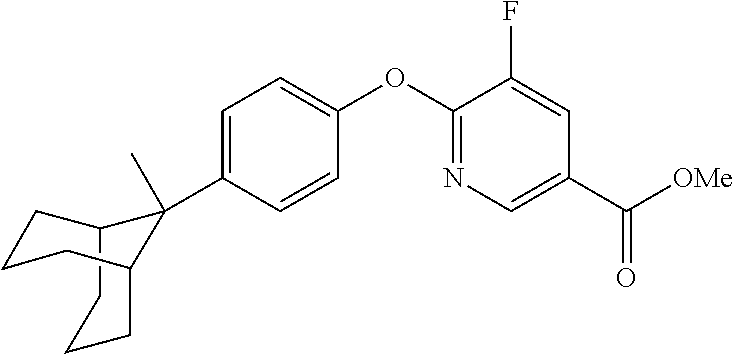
C12CCCC(CCC1)C2(C1=CC=C(OC2=NC=C(C([OMe])=O)C=C2F)C=C1)C
